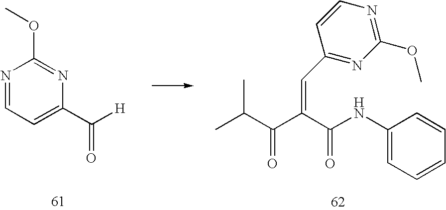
N1=CC=C(C(=O)[H])N=C1OC.C1(NC(=O)C(C(C(C)C)=O)=CC2=NC(OC)=NC=C2)=CC=CC=C1
